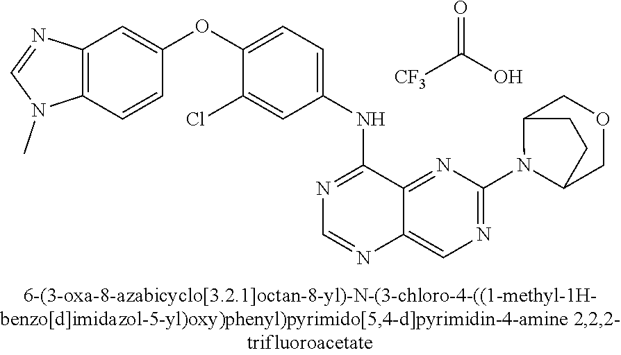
C1(OC2=CC=C(NC3=NC=NC4=CN=C(N5C6COCC5CC6)N=C34)C=C2Cl)=CC2=C(C=C1)N(C)C=N2.O=C(O)[CF3]
